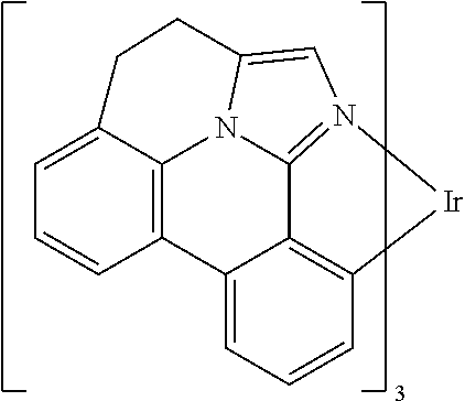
C12=C3C(=CC=C1)CCC1=CN4=C(C5=C(C=CC=C25)[Ir]4)N31
